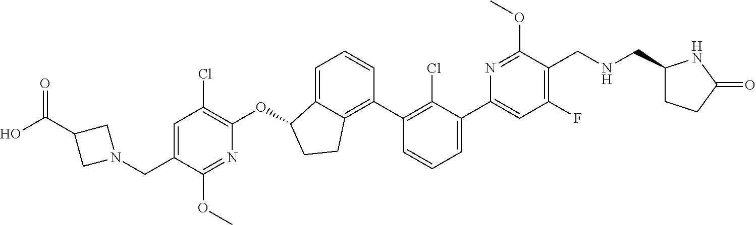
C(C1=CC(Cl)=C(OC2C3=CC=CC(C4=C(Cl)C(C5=CC(F)=C(CNCC6CCC(=O)N6)C(OC)=N5)=CC=C4)=C3CC2)N=C1OC)N1CC(C(=O)O)C1
